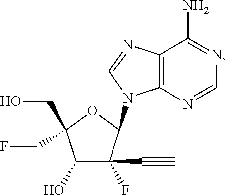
C1(O)C(F)(C#C)C(N2C3=C(N=C2)C(N)=NC=N3)OC1(CO)CF
